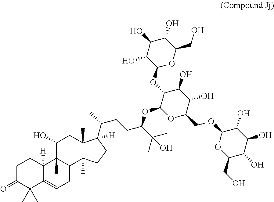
C(O)(C)(C)C(OC1OC(COC2C(O)C(O)C(O)C(CO)O2)C(O)C(O)C1OC1OC(CO)C(O)C(O)C1O)CCC(C1([H])C2(C)C(C)(CC1)C1C(C)(C(O)C2)C2([H])C(=CC1)C(C)(C)C(=O)CC2)C
